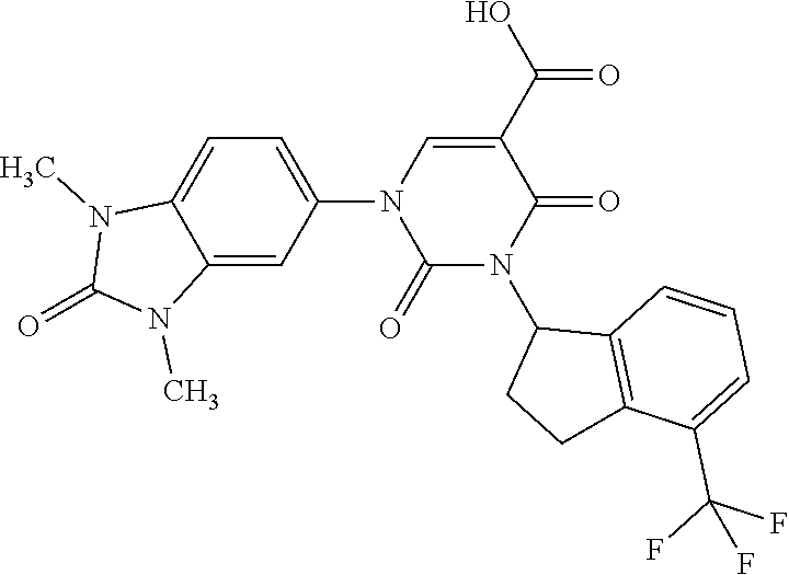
C1=C(N2C(=O)N(C3CCC4=C3C=CC=C4C(F)(F)F)C(=O)C(C(O)=O)=C2)C=C2C(=C1)N(C)C(=O)N2C
